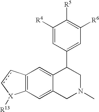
C12=C(cc[X]1[R13])C=C1C(=C2)CN(C)CC1C1=CC([R6])=C([R5])C([R4])=C1
